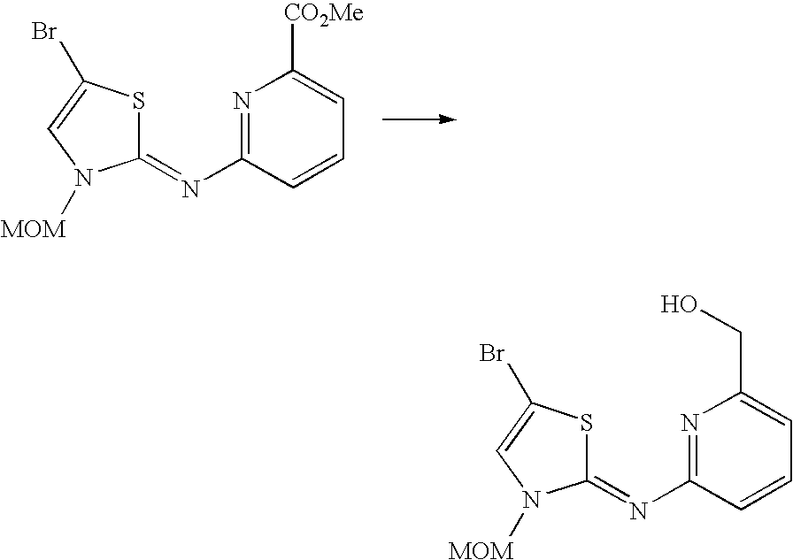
N1=C(N=C2SC(Br)=CN2[MOM])C=CC=C1[CO2Me].N1=C(N=C2SC(Br)=CN2[MOM])C=CC=C1CO
